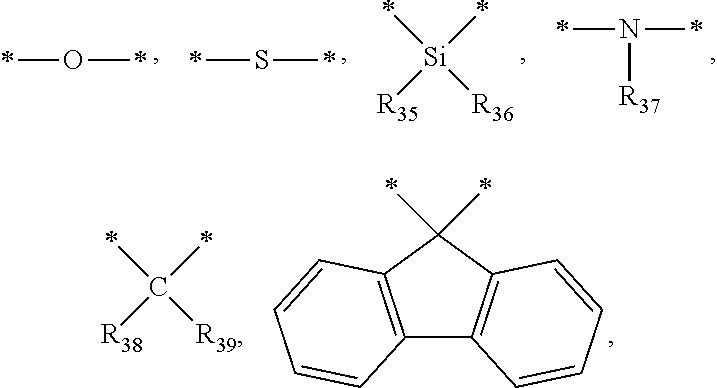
*O*.*S*.*[Si](*)([R36])[R35].N([R37])(*)*.*C(*)([R39])[R38].C12=C(C(*)(*)C3=C1C=CC=C3)C=CC=C2
